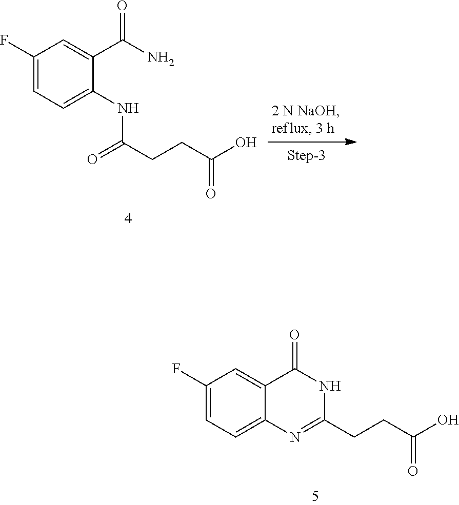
C1(F)=CC=C(NC(CCC(O)=O)=O)C(C(N)=O)=C1.C1(F)=CC=C2C(=C1)C(=O)NC(CCC(O)=O)=N2
